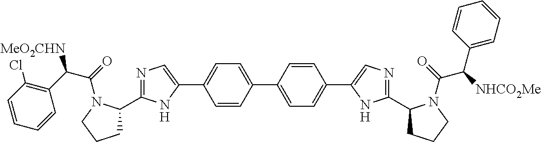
C1(C2=CC=C(C3=CN=C(C4CCCN4C(C(C4=CC=CC=C4)[NHCO2Me])=O)N3)C=C2)=CC=C(C2=CN=C(C3CCCN3C(C(C3=C(Cl)C=CC=C3)[MeO2CHN])=O)N2)C=C1
